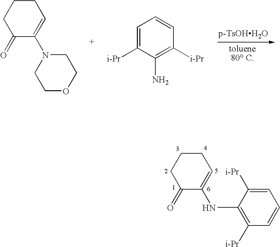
C1CCC(=O)C(NC2=C([i-Pr])C=CC=C2[i-Pr])=C1.C1CCC(=O)C(N2CCOCC2)=C1.C1=C([i-Pr])C(N)=C([i-Pr])C=C1
